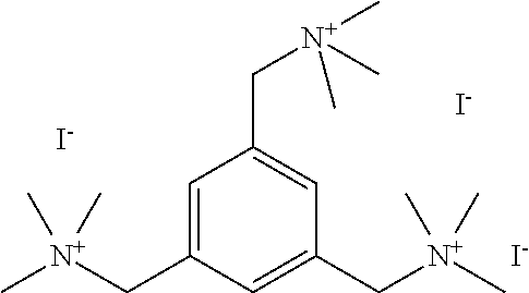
C1=C(C[N+](C)(C)C)C=C(C[N+](C)(C)C)C=C1C[N+](C)(C)C.[I-].[I-].[I-]
